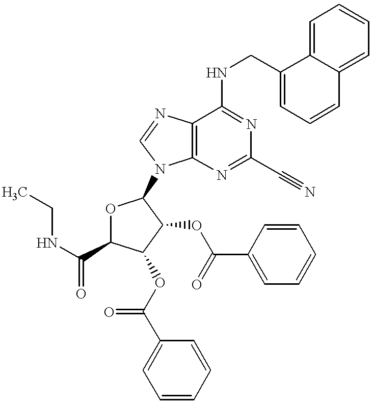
C(NC1=NC(C#N)=NC2=C1N=CN2C1OC(C(NCC)=O)C(OC(C2=CC=CC=C2)=O)C1OC(=O)C1=CC=CC=C1)C1=CC=CC2=CC=CC=C12
